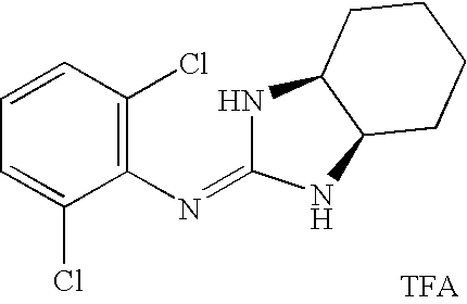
C1=C(Cl)C(N=C2NC3C(N2)CCCC3)=C(Cl)C=C1
